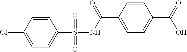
C1(Cl)=CC=C(S(=O)(=O)NC(C2=CC=C(C(O)=O)C=C2)=O)C=C1
